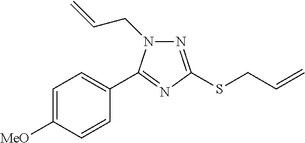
N1=C(SCC=C)N=C(C2=CC=C([MeO])C=C2)N1CC=C
